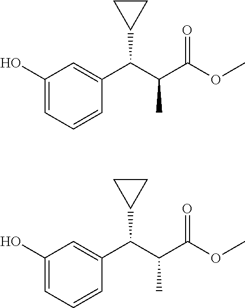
C1(O)=CC=CC(C(C(C(OC)=O)C)C2CC2)=C1.C1(O)=CC=CC(C(C(C(OC)=O)C)C2CC2)=C1
